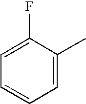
C1=C(F)C(C)=CC=C1
